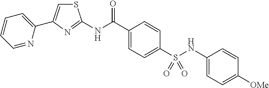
C1=NC(C2=CSC(NC(C3=CC=C(S(NC4=CC=C([OMe])C=C4)(=O)=O)C=C3)=O)=N2)=CC=C1
